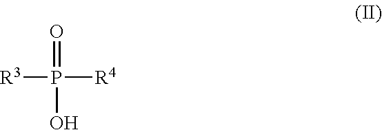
O=P(O)([R4])[R3]
